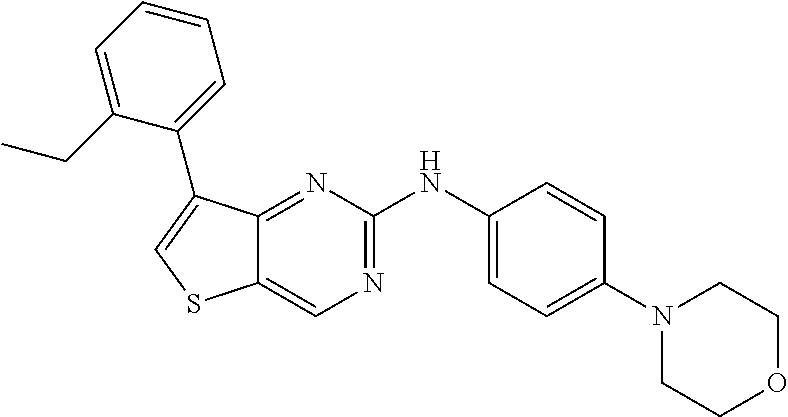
C1(N2CCOCC2)=CC=C(NC2=NC=C3C(=N2)C(C2=CC=CC=C2CC)=CS3)C=C1
